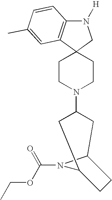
N1([H])C2=C(C3(C1)CCN(C1CC4N(C(OCC)=O)C(C1)CC4)CC3)C=C(C)C=C2
